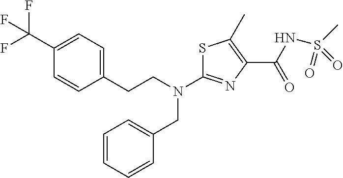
C1(CCN(CC2=CC=CC=C2)C2=NC(C(NS(C)(=O)=O)=O)=C(C)S2)=CC=C(C(F)(F)F)C=C1
